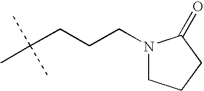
C(CCCN1CCCC1=O)(C)(C)C
